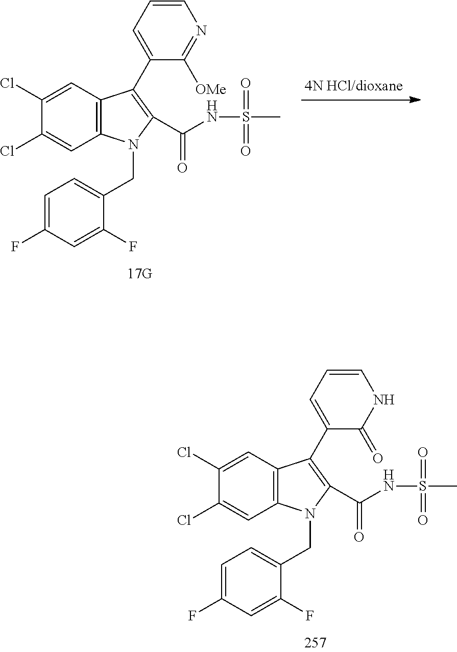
C12=C(C=C(Cl)C(Cl)=C1)N(CC1=CC=C(F)C=C1F)C(C(NS(=O)(=O)C)=O)=C2C1=CC=CNC1=O.C12=C(C=C(Cl)C(Cl)=C1)N(CC1=CC=C(F)C=C1F)C(C(NS(=O)(=O)C)=O)=C2C1=CC=CN=C1[OMe]
